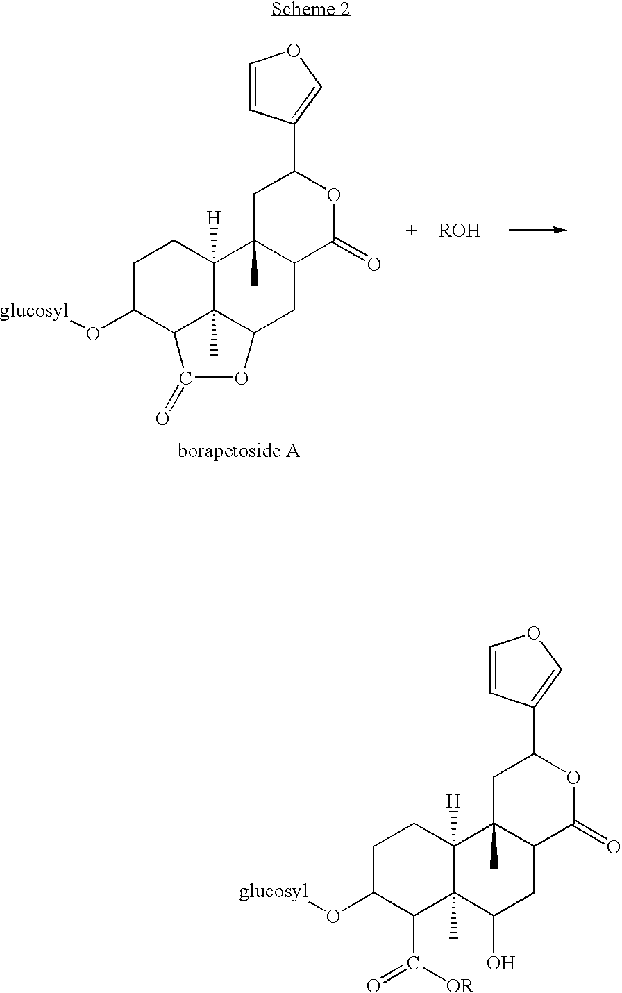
C1C(O[glucosyl])C2C3(C)C([H])(C1)C1(C)C(CC3OC2=O)C(=O)OC(C2=COC=C2)C1.C1C(O[glucosyl])C(C([OR])=O)C2(C)C([H])(C1)C1(C)C(CC2O)C(=O)OC(C2=COC=C2)C1
